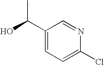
C1(C(C)O)=CC=C(Cl)N=C1
